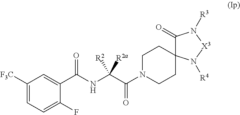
C1N(C(C(NC(=O)C2=CC([F3C])=CC=C2F)([R2])[R2a])=O)CCC2(C1)C(=O)N([R3])[X3]N2[R4]
